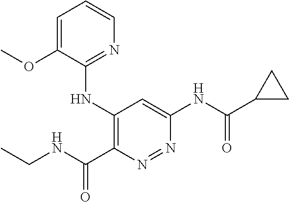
C1=C(OC)C(NC2=C(C(=O)NCC)N=NC(NC(=O)C3CC3)=C2)=NC=C1
